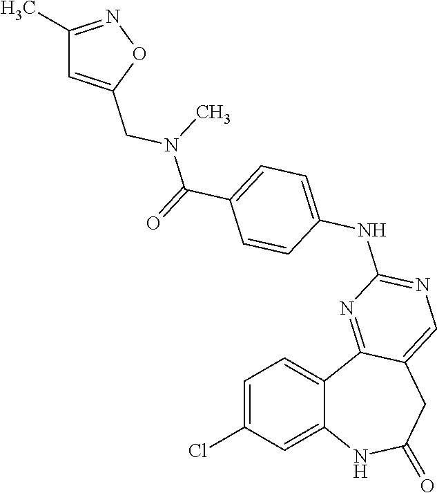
C1=C(Cl)C=C2C(=C1)C1=NC(NC3=CC=C(C(=O)N(C)CC4=CC(C)=NO4)C=C3)=NC=C1CC(=O)N2
